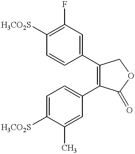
C1=CC([H3CO2S])=C(F)C=C1C1=C(C2=CC=C([H3CO2S])C(C)=C2)C(=O)OC1
